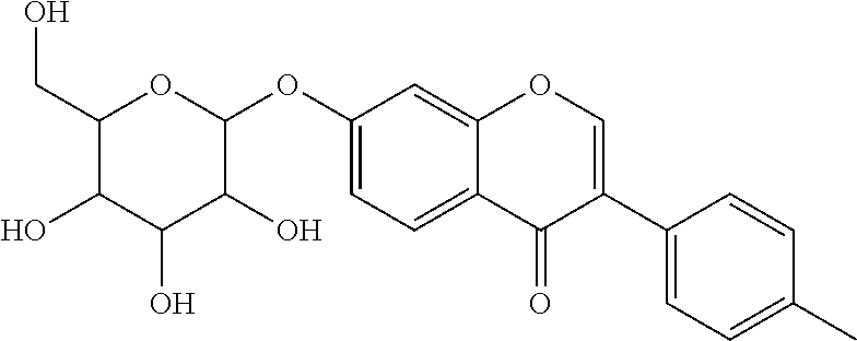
C1(CO)C(O)C(O)C(O)C(OC2=CC=C3C(=C2)OC=C(C2=CC=C(C)C=C2)C3=O)O1
